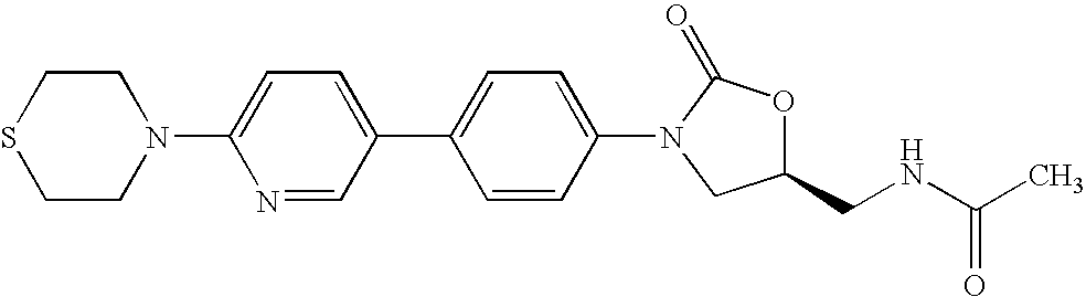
N1(C2=CC=C(C3=CC=C(N4C(=O)OC(CNC(C)=O)C4)C=C3)C=N2)CCSCC1
